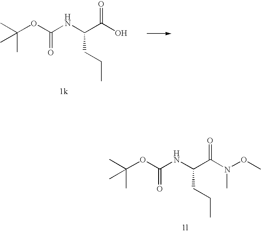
C(OC(NC(CCC)C(=O)N(C)OC)=O)(C)(C)C.C(OC(NC(CCC)C(O)=O)=O)(C)(C)C
